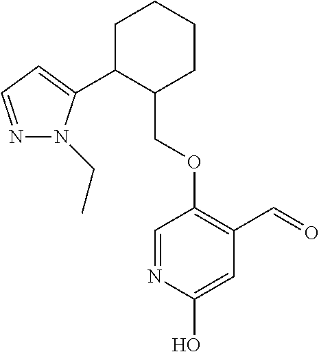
C1C(C2=CC=NN2CC)C(COC2=C(C=O)C=C(O)N=C2)CCC1
